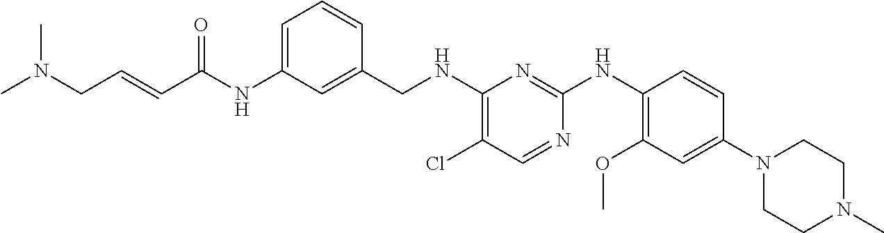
C1=C(NC(C=CCN(C)C)=O)C=C(CNC2=C(Cl)C=NC(NC3=C(OC)C=C(N4CCN(C)CC4)C=C3)=N2)C=C1
